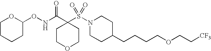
N(C(C1(S(N2CCC(CCCCOCC[CF3])CC2)(=O)=O)CCOCC1)=O)OC1OCCCC1
